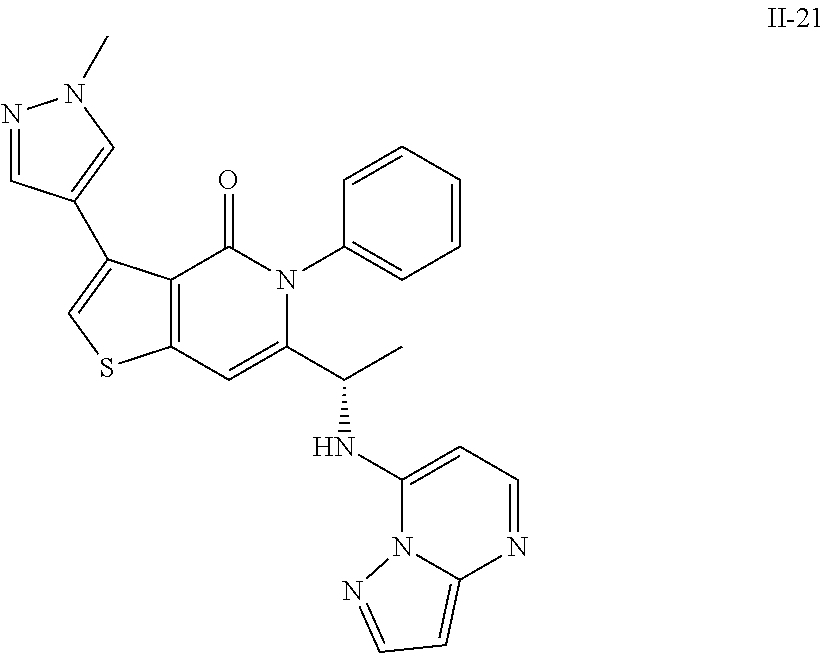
C12=C(C(=O)N(C3=CC=CC=C3)C(C(C)NC3=CC=NC4=CC=NN34)=C1)C(C1=CN(C)N=C1)=CS2
